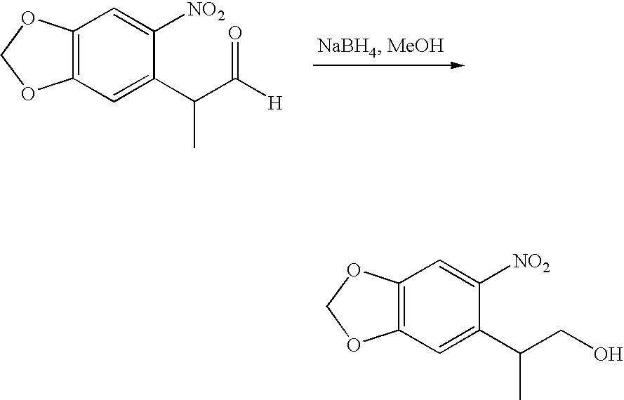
C12=C(C=C(C(C([H])=O)C)C([NO2])=C1)OCO2.C12=C(C=C(C(CO)C)C([NO2])=C1)OCO2
